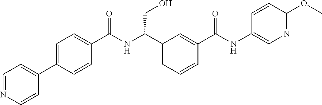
C1(C2=CC=NC=C2)=CC=C(C(NC(C2=CC=CC(C(NC3=CN=C(OC)C=C3)=O)=C2)CO)=O)C=C1
